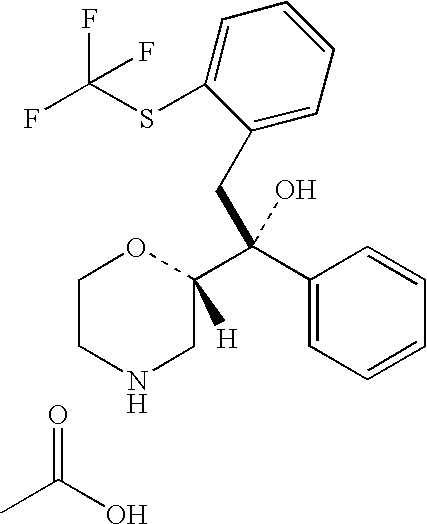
C1CNCC(C(C2=CC=CC=C2)(CC2=CC=CC=C2SC(F)(F)F)O)([H])O1.CC(O)=O
